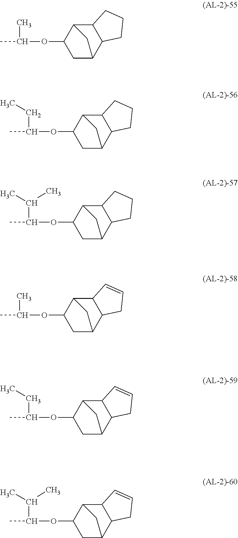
CC(OC1CC2C3C(C1C2)CCC3)C.CC(OC1CC2C3C(C1C2)CCC3)CC.CC(OC1CC2C3C(C1C2)CCC3)C(C)C.CC(OC1CC2C3C(C1C2)C=CC3)C.CC(OC1CC2C3C(C1C2)C=CC3)CC.CC(OC1CC2C3C(C1C2)C=CC3)C(C)C
